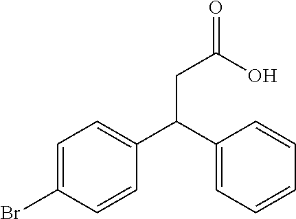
C1=C(Br)C=CC(C(C2=CC=CC=C2)CC(=O)O)=C1
